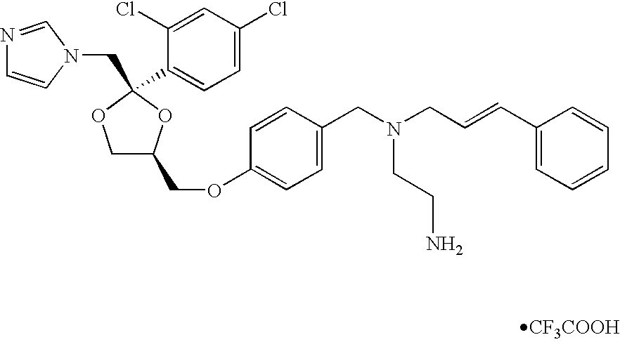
N1=CN(CC2(C3=CC=C(Cl)C=C3Cl)OC(COC3=CC=C(CN(CC=CC4=CC=CC=C4)CCN)C=C3)CO2)C=C1.[CF3COOH]
